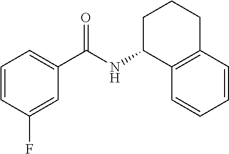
C1=C(F)C=CC=C1C(NC1C2=C(CCC1)C=CC=C2)=O
